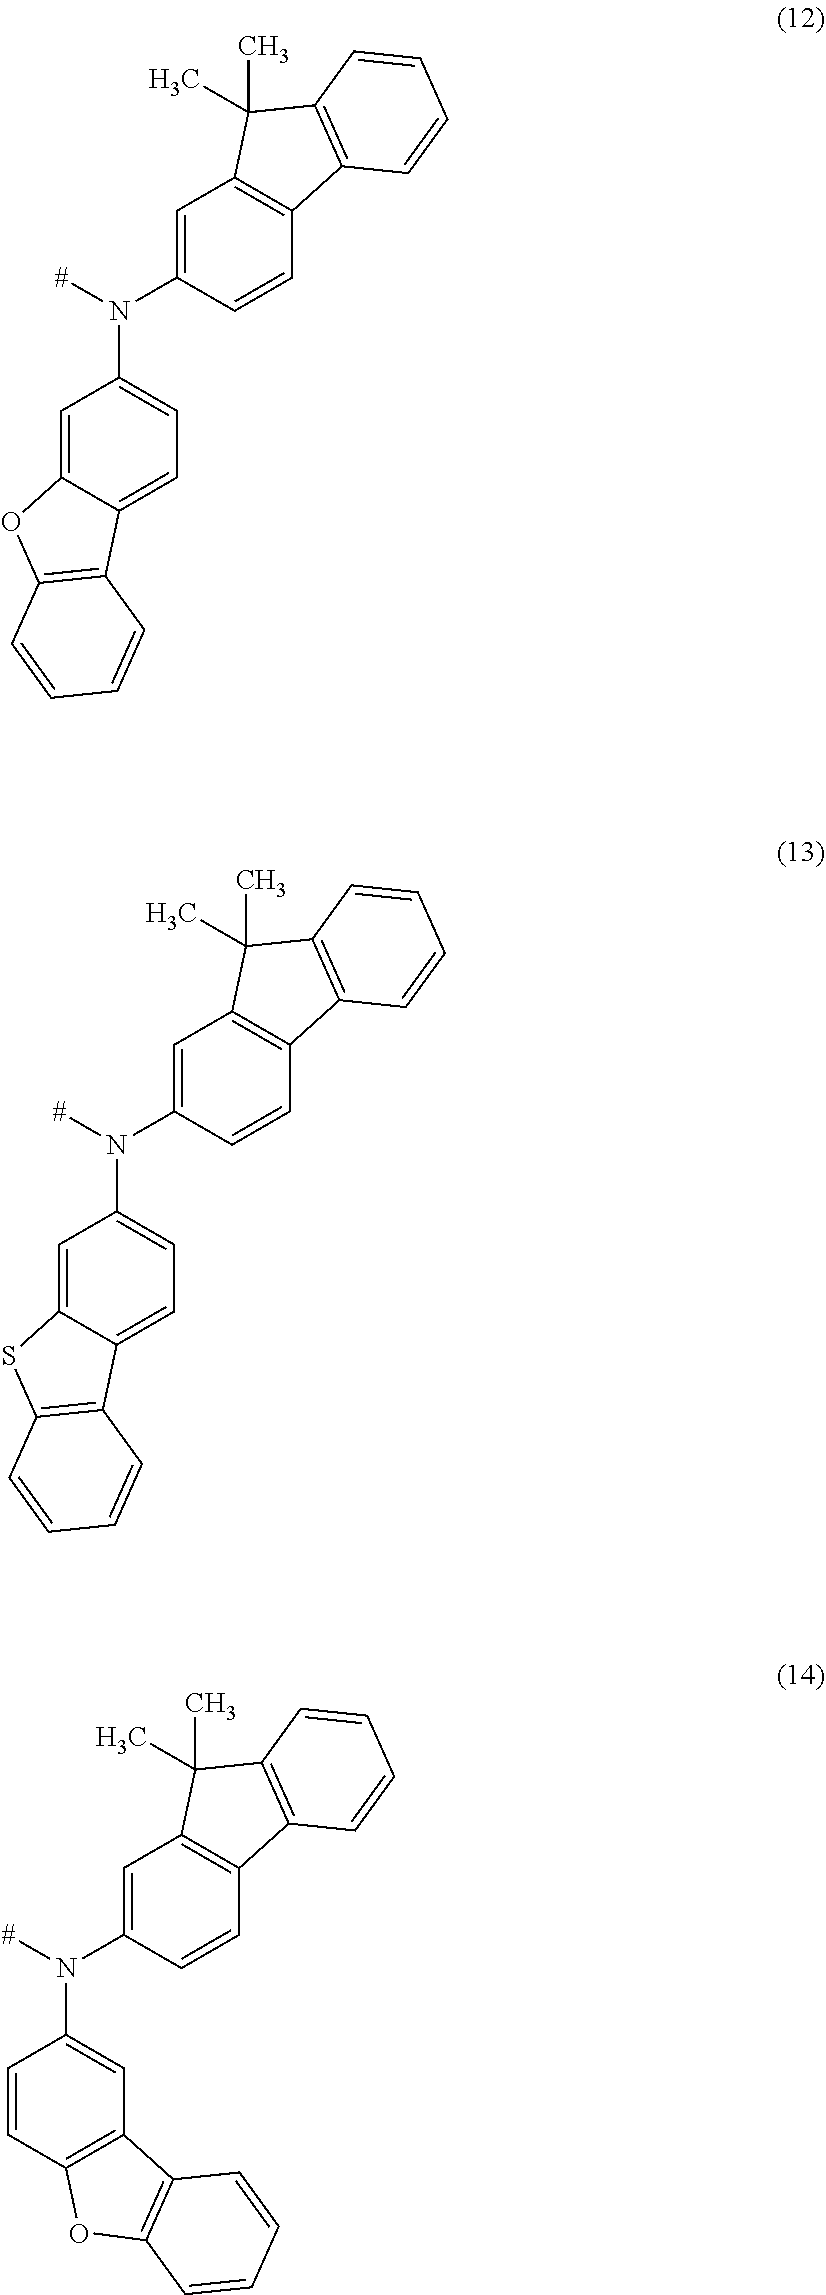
C1=C2OC3=C(C2=CC=C1N(C1=CC2=C(C=C1)C1=C(C2(C)C)C=CC=C1)[#])C=CC=C3.C1=C2SC3=C(C2=CC=C1N(C1=CC2=C(C=C1)C1=C(C2(C)C)C=CC=C1)[#])C=CC=C3.C1=CC2=C(C=C1N(C1=CC3=C(C=C1)C1=C(C3(C)C)C=CC=C1)[#])C1=C(O2)C=CC=C1
